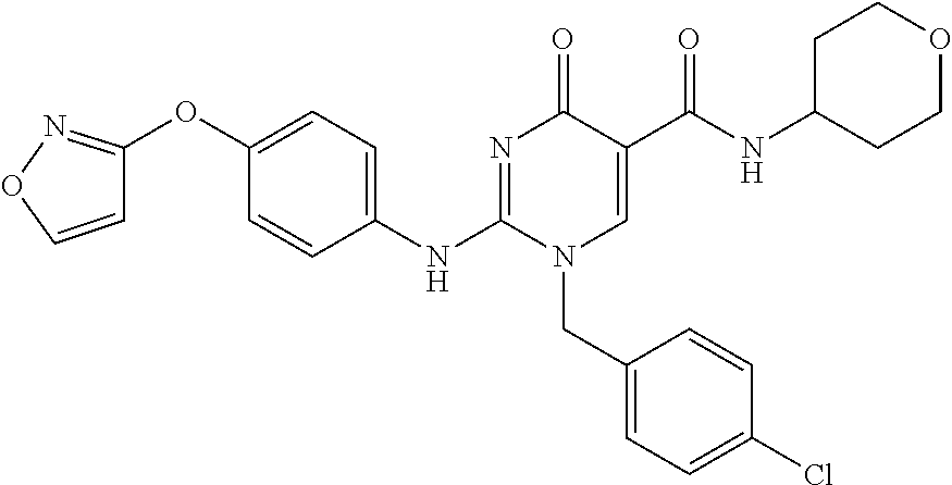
C1=CON=C1OC1=CC=C(NC2=NC(=O)C(C(NC3CCOCC3)=O)=CN2CC2=CC=C(Cl)C=C2)C=C1
